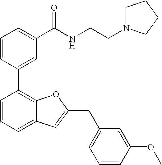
C1=CC(C2=C3C(=CC=C2)C=C(CC2=CC=CC(OC)=C2)O3)=CC(C(NCCN2CCCC2)=O)=C1
